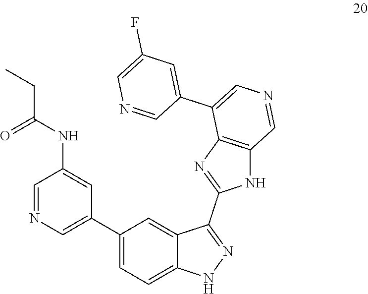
C1=NC=C(C2=CC=C3C(=C2)C(C2=NC4=C(N2)C=NC=C4C2=CC(F)=CN=C2)=NN3)C=C1NC(=O)CC
